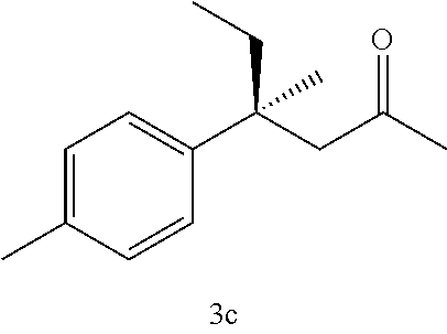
C1=C(C)C=CC(C(CC(C)=O)(CC)C)=C1
